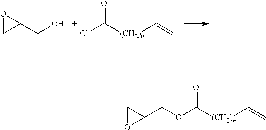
O1CC1CO.ClC([(CH2)n]C=C)=O.O1CC1COC([(CH2)n]C=C)=O
